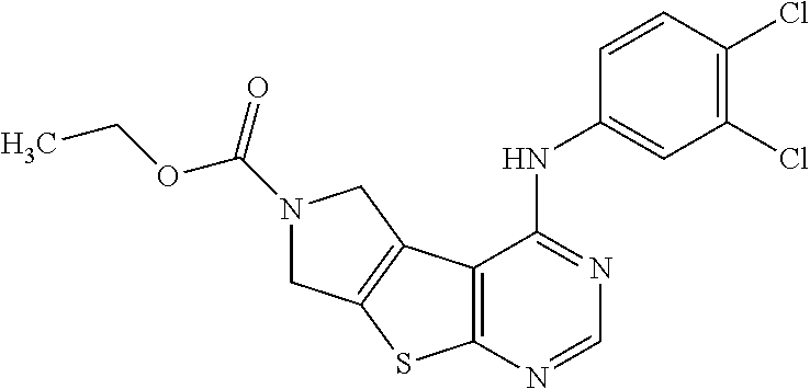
C12=C(N=CN=C1NC1=CC(Cl)=C(Cl)C=C1)SC1=C2CN(C(=O)OCC)C1
